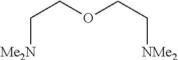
C([Me2N])COCC[NMe2]
